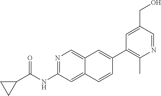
N1=C(NC(C2CC2)=O)C=C2C(=C1)C=C(C1=C(C)N=CC(CO)=C1)C=C2
